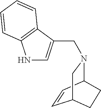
N1C=C(CN2C3C=CC(C2)CC3)C2=C1C=CC=C2
